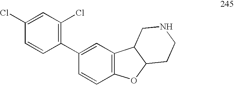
C1=C(Cl)C=CC(C2=CC3=C(C=C2)OC2C3CNCC2)=C1Cl
